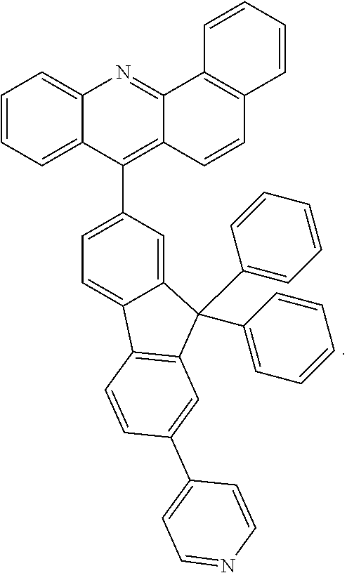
C1=CC=C2C(=C1)N=C1C(=C2C2=CC=C3C(=C2)C(C2=CC=CC=C2)(C2=CC=CC=C2)C2=C3C=CC(C3=CC=NC=C3)=C2)C=CC2=C1C=CC=C2
